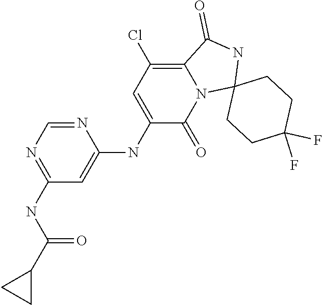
C1(NC(C2CC2)=O)=NC=NC(NC2=CC(Cl)=C3N(C2=O)C2(NC3=O)CCC(F)(F)CC2)=C1
